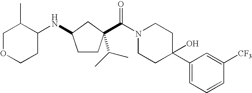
N(C1CCC(C(=O)N2CCC(C3=CC=CC([CF3])=C3)(O)CC2)(C(C)C)C1)C1C(C)COCC1
